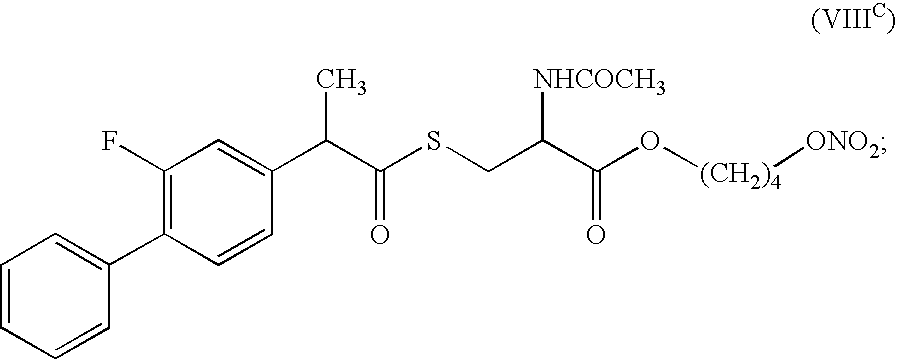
C1=CC=CC(C2=C(F)C=C(C(C(SCC(C(O[(CH2)4][ONO2])=O)[NHCOCH3])=O)C)C=C2)=C1
